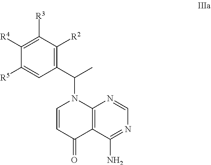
C1([R4])=C([R3])C([R2])=C(C(N2C=CC(=O)C3=C2N=CN=C3N)C)C=C1[R5]
